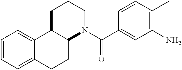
C1=CC=C2C(=C1)C1C(CC2)N(C(C2=CC(N)=C(C)C=C2)=O)CCC1
